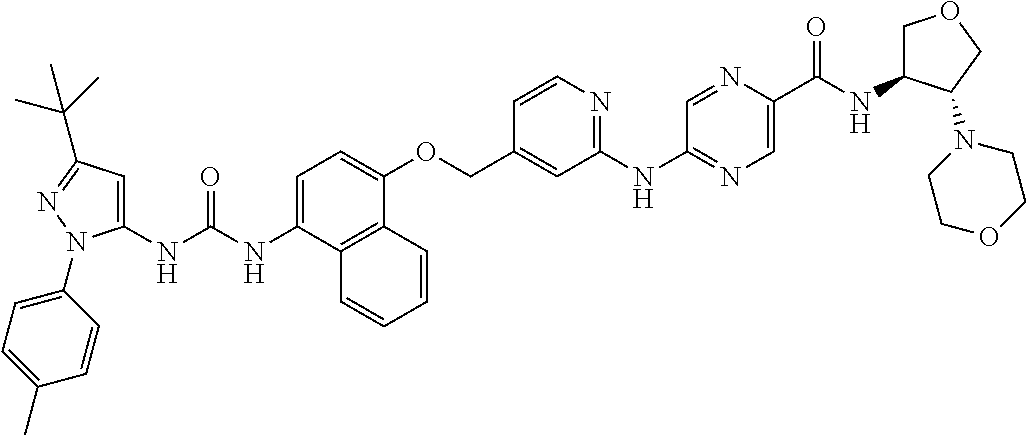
N(C1=CC=C(OCC2=CC(NC3=NC=C(C(NC4COCC4N4CCOCC4)=O)N=C3)=NC=C2)C2=C1C=CC=C2)C(=O)NC1=CC(C(C)(C)C)=NN1C1=CC=C(C)C=C1
